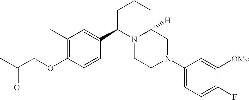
C1(C)=C(OCC(C)=O)C=CC(C2N3C([H])(CCC2)CN(C2=CC=C(F)C([OMe])=C2)CC3)=C1C
